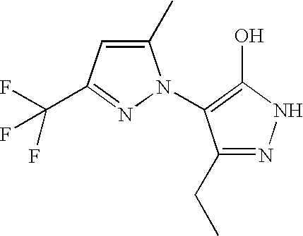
C1(C)=CC(C(F)(F)F)=NN1C1=C(O)NN=C1CC
